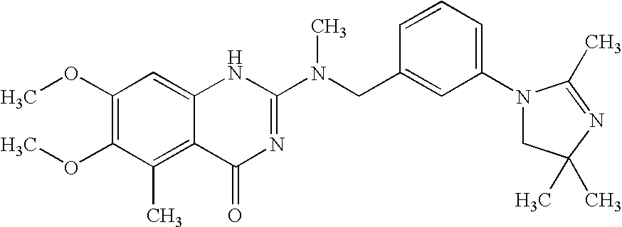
C1(OC)=C(OC)C(C)=C2C(=C1)NC(N(CC1=CC(N3CC(C)(C)N=C3C)=CC=C1)C)=NC2=O
